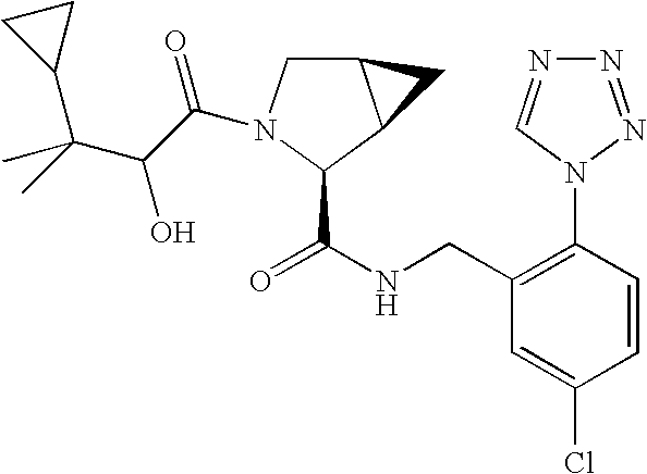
C1(CNC(=O)C2C3C(CN2C(=O)C(O)C(C2CC2)(C)C)C3)=C(N2N=NN=C2)C=CC(Cl)=C1
